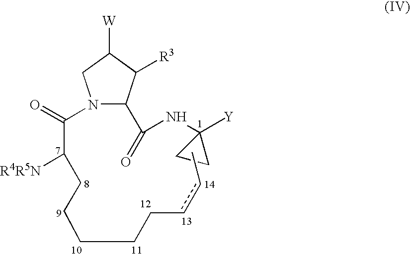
N1(C(=O)C(CCCCCccC)[R4R5N])C(C(NC2([Y])CC2)=O)C([R3])C([W])C1
